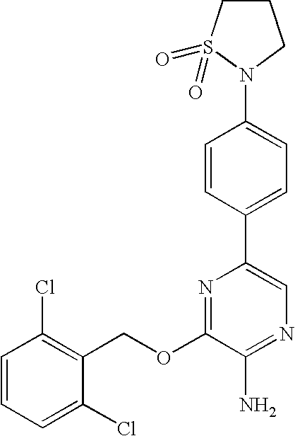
C1(OCC2=C(Cl)C=CC=C2Cl)=NC(C2=CC=C(N3S(=O)(=O)CCC3)C=C2)=CN=C1N
